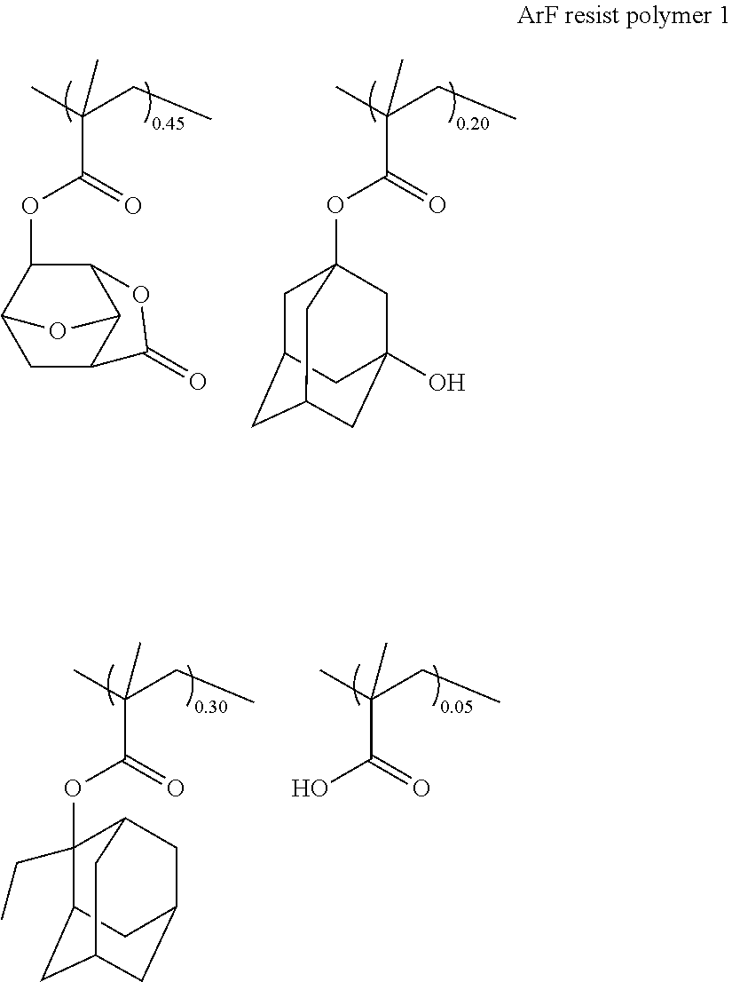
CC(CC)(C)C(=O)OC1C2CC3C(C1OC3=O)O2.CC(CC)(C)C(=O)OC12CC3CC(CC(O)(C1)C3)C2.CC(CC)(C)C(=O)OC1(CC)C2CC3CC(CC1C3)C2.CC(CC)(C)C(=O)O
